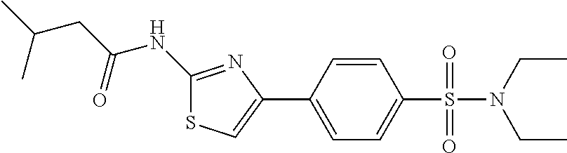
C1(NC(CC(C)C)=O)=NC(C2=CC=C(S(=O)(=O)N(CC)CC)C=C2)=CS1
